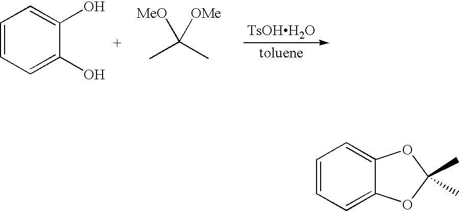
C1=CC=C(O)C(O)=C1.CC(C)([OMe])[MeO].[TsOHH2O].C1=CC=C2C(=C1)OC(C)(C)O2
